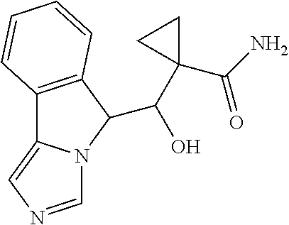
C12=C(C(C(O)C3(C(N)=O)CC3)N3C1=CN=C3)C=CC=C2
